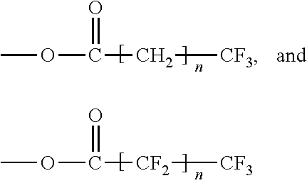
O(C)C(C[CF3])=O.O(C)C([CF2][CF3])=O
